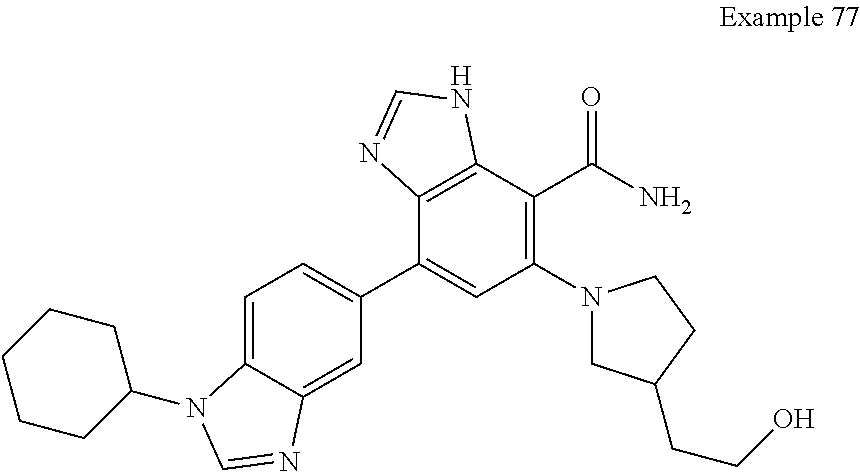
C12=C(C(C(N)=O)=C(N3CC(CCO)CC3)C=C1C1=CC=C3C(=C1)N=CN3C1CCCCC1)NC=N2
